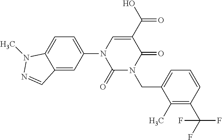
C1(=O)N(CC2=CC=CC(C(F)(F)F)=C2C)C(=O)C(C(O)=O)=CN1C1=CC=C2C(=C1)C=NN2C
